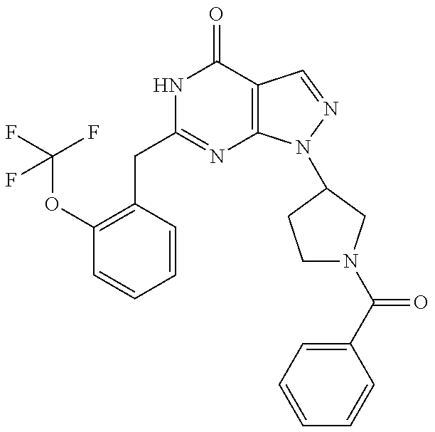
C1(CC2=NC3=C(C(=O)N2)C=NN3C2CN(C(C3=CC=CC=C3)=O)CC2)=C(OC(F)(F)F)C=CC=C1
